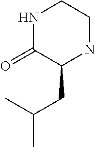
C1(CC(C)C)NCCNC1=O
